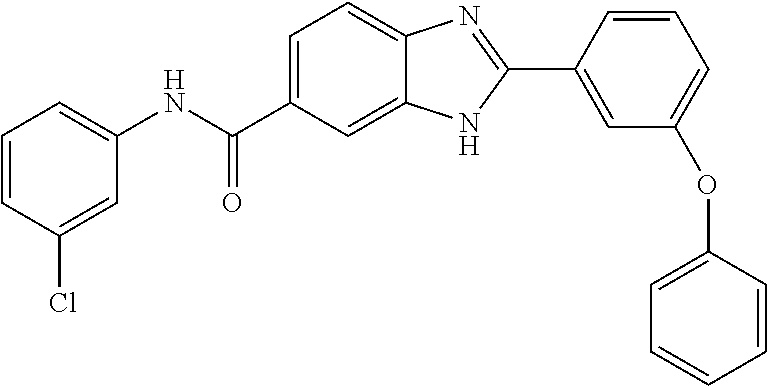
C1(NC(C2=CC=C3C(=C2)NC(C2=CC(OC4=CC=CC=C4)=CC=C2)=N3)=O)=CC=CC(Cl)=C1
